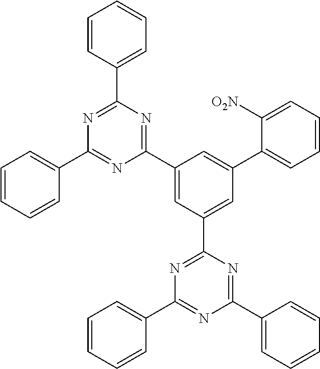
C1(C2=CC=CC=C2[O2N])=CC(C2=NC(C3=CC=CC=C3)=NC(C3=CC=CC=C3)=N2)=CC(C2=NC(C3=CC=CC=C3)=NC(C3=CC=CC=C3)=N2)=C1
